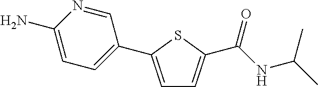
C1=C(C2=CC=C(N)N=C2)SC(C(NC(C)C)=O)=C1
